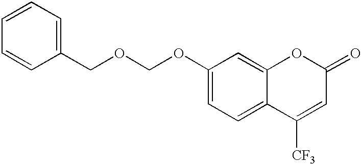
O(COC1=CC=C2C(=C1)OC(=O)C=C2[CF3])CC1=CC=CC=C1
